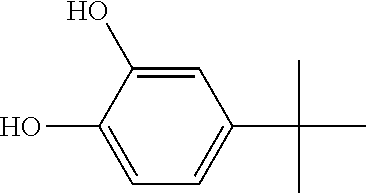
C1=C(O)C(O)=CC(C(C)(C)C)=C1
